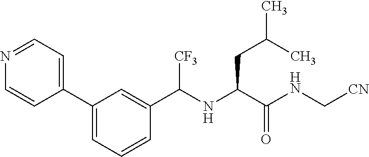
C1=C(C2=CC=NC=C2)C=C(C(NC(C(NC[CN])=O)CC(C)C)[CF3])C=C1
